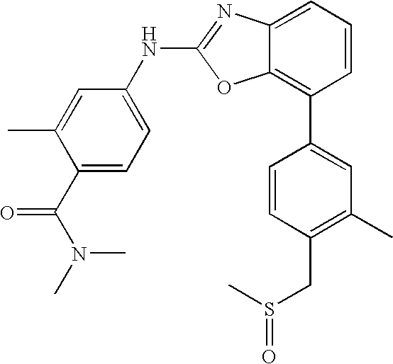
C1=CC(C2=CC(C)=C(CS(=O)C)C=C2)=C2C(=C1)N=C(NC1=CC=C(C(N(C)C)=O)C(C)=C1)O2
